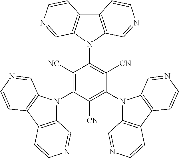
C12=C(N(C3=C([CN])C(N4C5=C(C6=C4C=NC=C6)C=CN=C5)=C([CN])C(N4C5=C(C6=C4C=NC=C6)C=CN=C5)=C3[NC])C3=C1C=CN=C3)C=NC=C2
